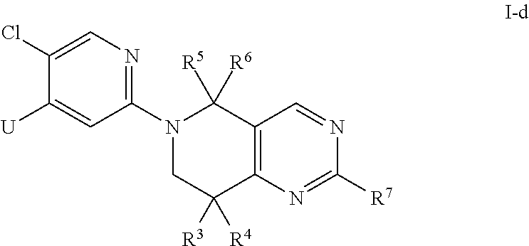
C1(Cl)=CN=C(N2CC([R3])([R4])C3=C(C2([R5])[R6])C=NC([R7])=N3)C=C1[U]
